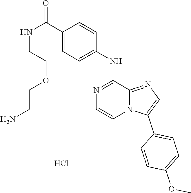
C1(C2=CN=C3N2C=CN=C3NC2=CC=C(C(NCCOCCN)=O)C=C2)=CC=C(OC)C=C1.Cl
